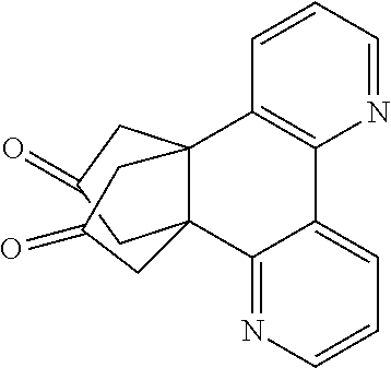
C12=C(C=CC=N1)C13C(C4=NC=CC=C24)(CC(=O)C1)CC(=O)C3
